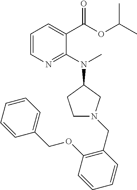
C1(OCC2=CC=CC=C2)=C(CN2CCC(N(C)C3=NC=CC=C3C(=O)OC(C)C)C2)C=CC=C1
